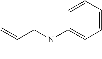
C1=CC=CC(N(CC=C)C)=C1
